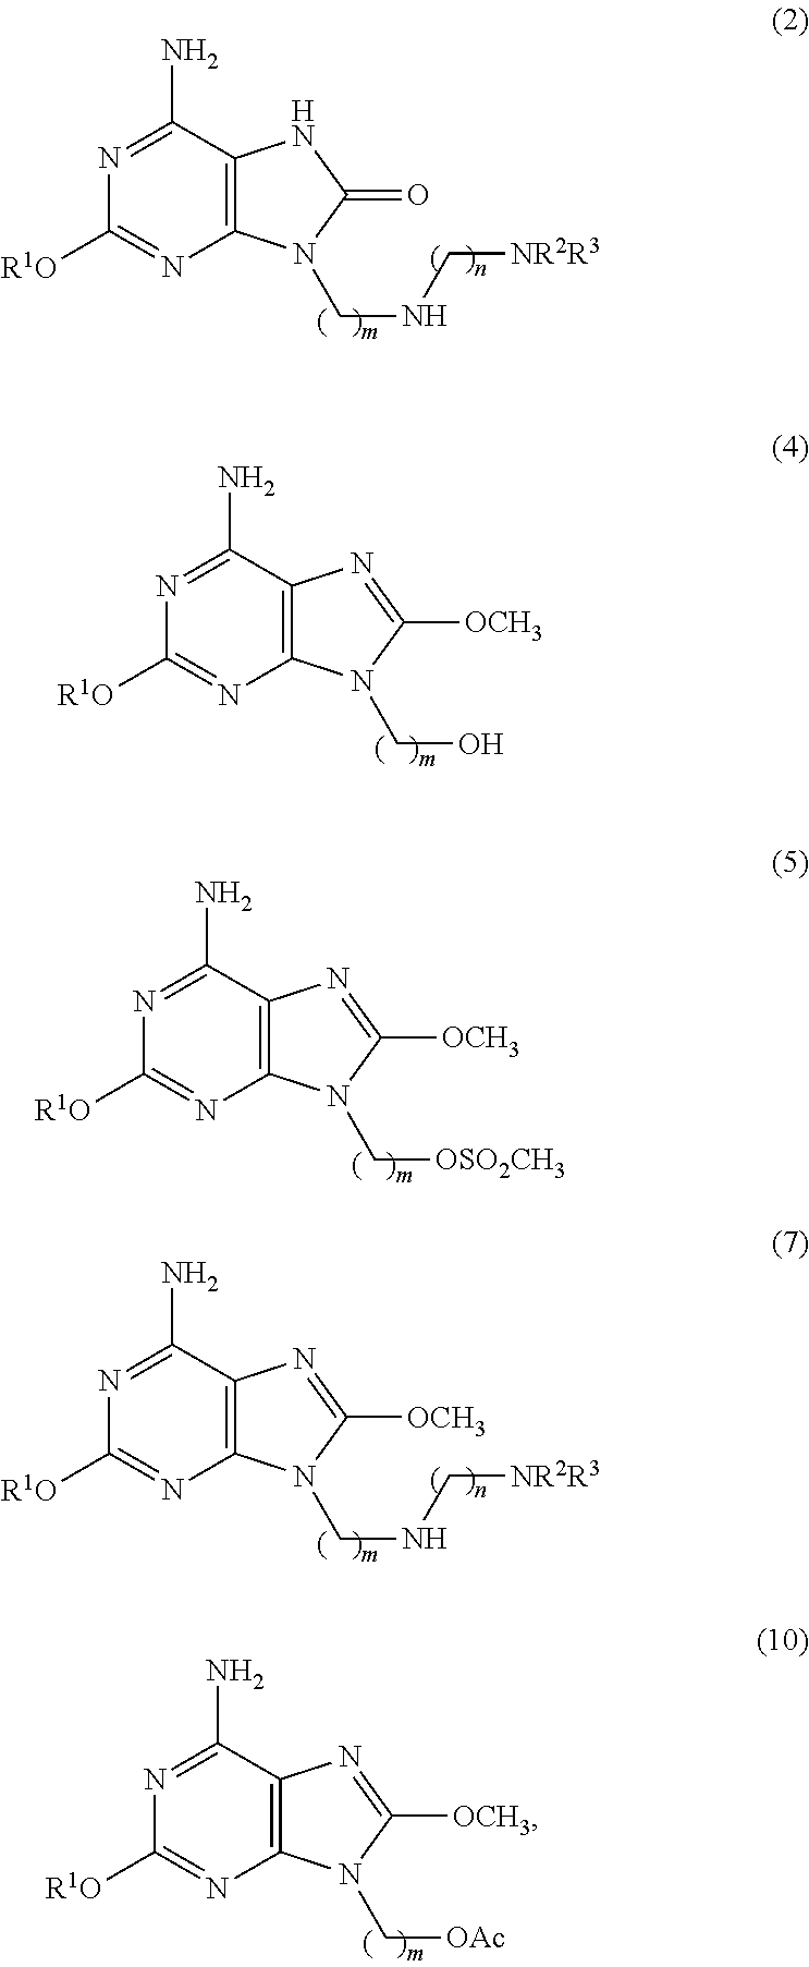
N1=C(N)C2=C(N=C1[R1O])N(CNC[NR2R3])C(=O)N2.N1=C(N)C2=C(N=C1[R1O])N(CO)C([OCH3])=N2.N1=C(N)C2=C(N=C1[R1O])N(C[OSO2CH3])C([OCH3])=N2.N1=C(N)C2=C(N=C1[R1O])N(CNC[NR2R3])C([OCH3])=N2.N1=C(N)C2=C(N=C1[R1O])N(C[OAc])C([OCH3])=N2
